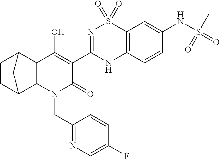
N1(CC2=NC=C(F)C=C2)C(=O)C(C2=NS(=O)(=O)C3=C(N2)C=CC(NS(C)(=O)=O)=C3)=C(O)C2C1C1CCC2C1
